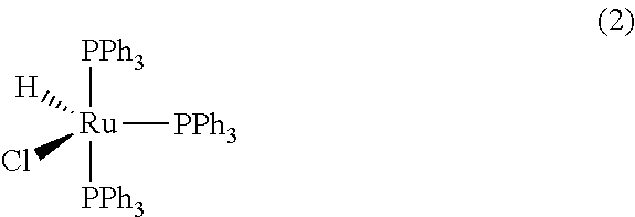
[Ru]([PPh3])([PPh3])([PPh3])([H])Cl
